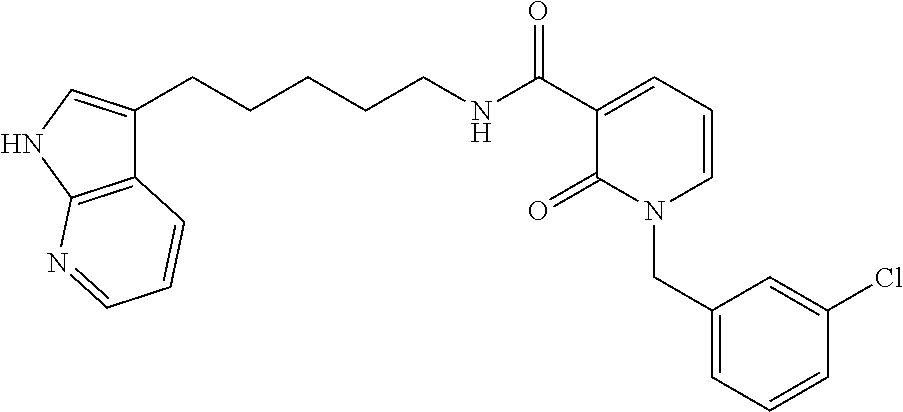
C12=C(NC=C1CCCCCNC(C1=CC=CN(CC3=CC=CC(Cl)=C3)C1=O)=O)N=CC=C2
